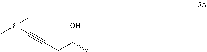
[Si](C)(C)(C)C#CCC(C)O
